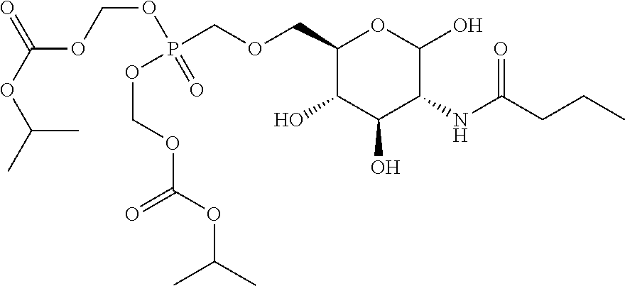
C1(COCP(OCOC(=O)OC(C)C)(OCOC(OC(C)C)=O)=O)C(O)C(O)C(NC(CCC)=O)C(O)O1
